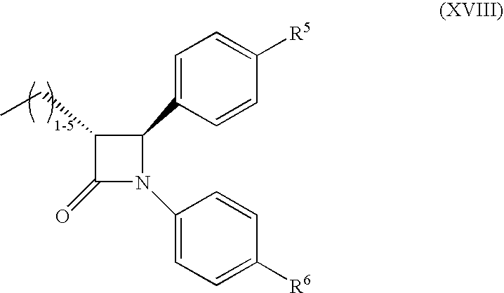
C1(=O)N(C2=CC=C([R6])C=C2)C(C2=CC=C([R5])C=C2)C1CC
